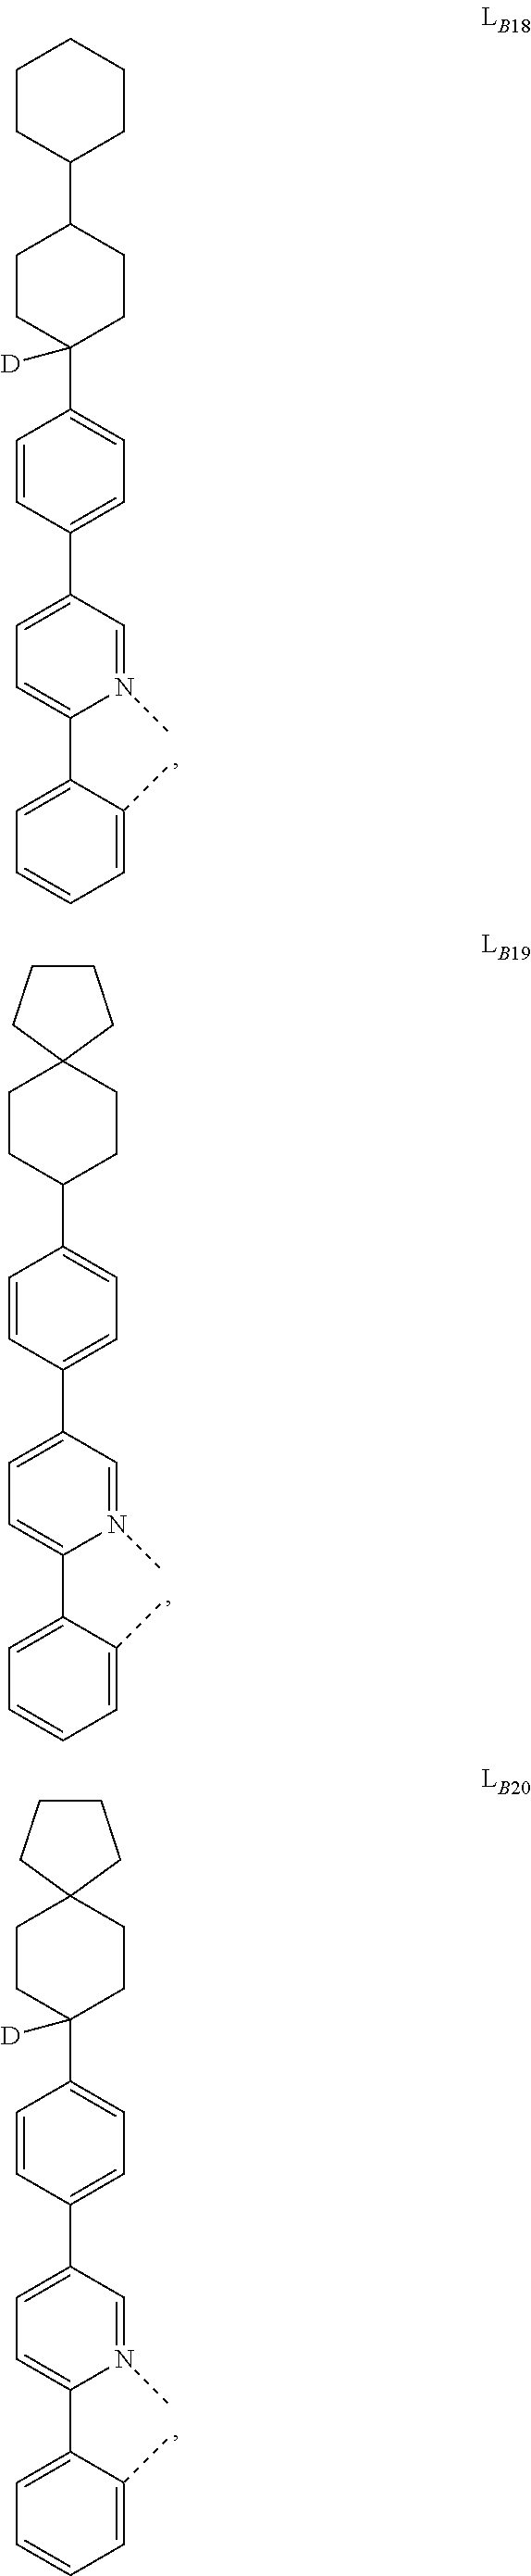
C1(C2=CC=C(C3=CC=C(C4([D])CCC(C5CCCCC5)CC4)C=C3)C=N2C)=CC=CC=C1C.C1(C2=CC=C(C3=CC=C(C4CCC5(CC4)CCCC5)C=C3)C=N2C)=CC=CC=C1C.C1(C2=CC=C(C3=CC=C(C4([D])CCC5(CC4)CCCC5)C=C3)C=N2C)=CC=CC=C1C
